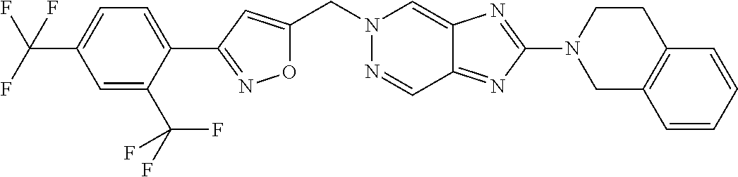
O1C(CN2N=CC3=NC(N4CC5=C(CC4)C=CC=C5)=NC3=C2)=CC(C2=CC=C(C(F)(F)F)C=C2C(F)(F)F)=N1
